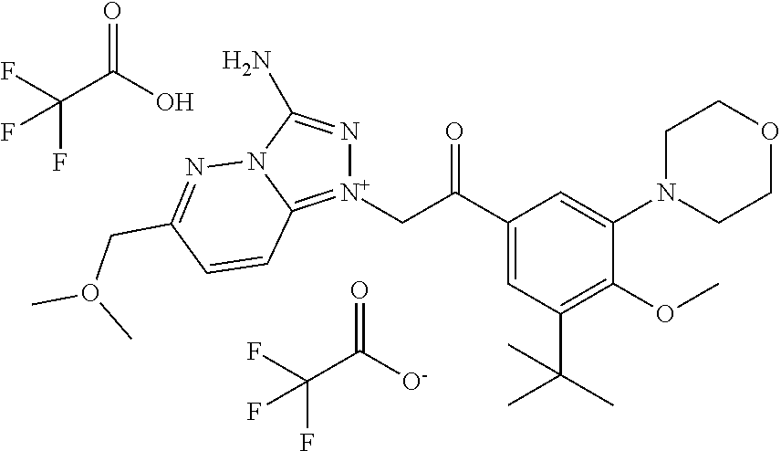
C(C([O-])=O)(F)(F)F.C(C(O)=O)(F)(F)F.[N+]1(CC(=O)C2=CC(C(C)(C)C)=C(OC)C(N3CCOCC3)=C2)=C2N(C(N)=N1)N=C(CO(C)C)C=C2
